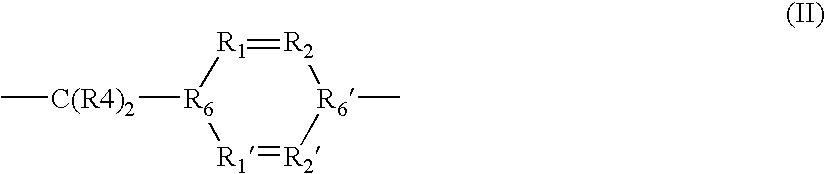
[R2]1=[R1][R6]([C(R4)2]C)[R1]=[R2][R6]1C
